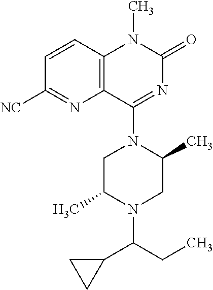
C12=C(C(N3CC(C)N(C(CC)C4CC4)CC3C)=NC(=O)N1C)N=C([NC])C=C2
